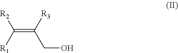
C(=C([R3])CO)([R1])[R2]
